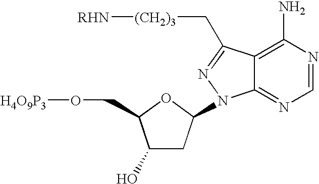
C1(O)CC(N2C3=NC=NC(N)=C3C(C[(CH2)3][RHN])=N2)OC1CO[H4O9P3]
